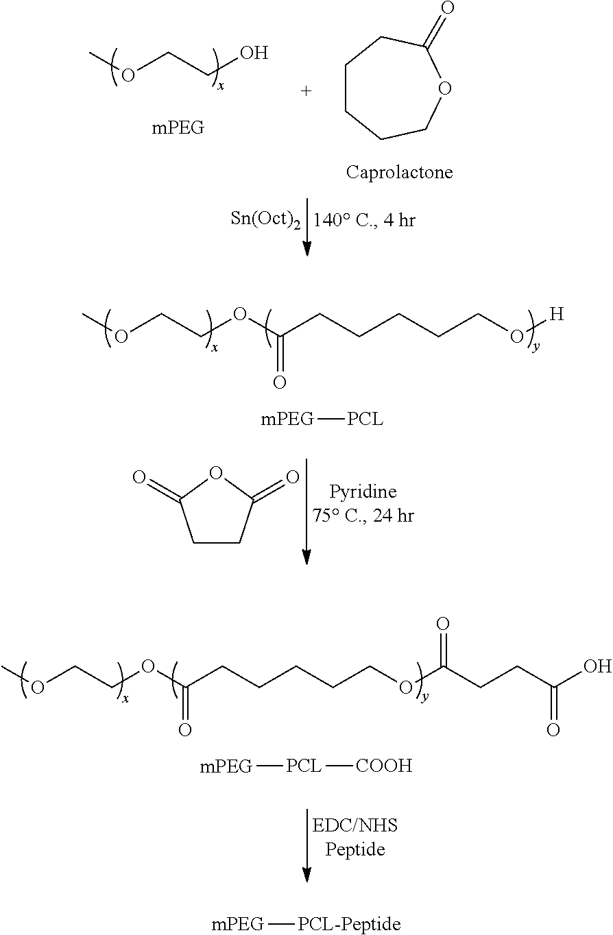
COCCO.C1CCCOC(=O)C1.COCCOC(CCCCCO[H])=O.[mPEG][PCL].C1CC(=O)OC1=O.COCCOC(CCCCCOC(CCC(O)=O)=O)=O.[PCL]([COOH])[mPEG].[PCL-Peptide][mPEG]
